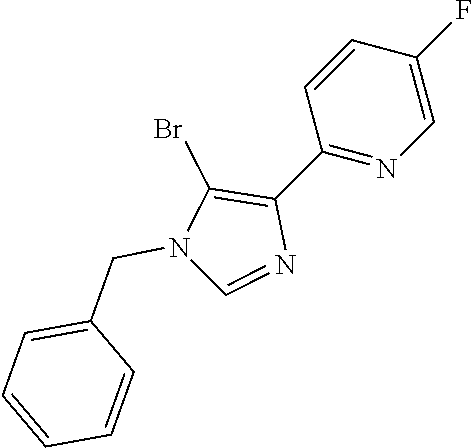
C1(C2=NC=C(F)C=C2)=C(Br)N(CC2=CC=CC=C2)C=N1
